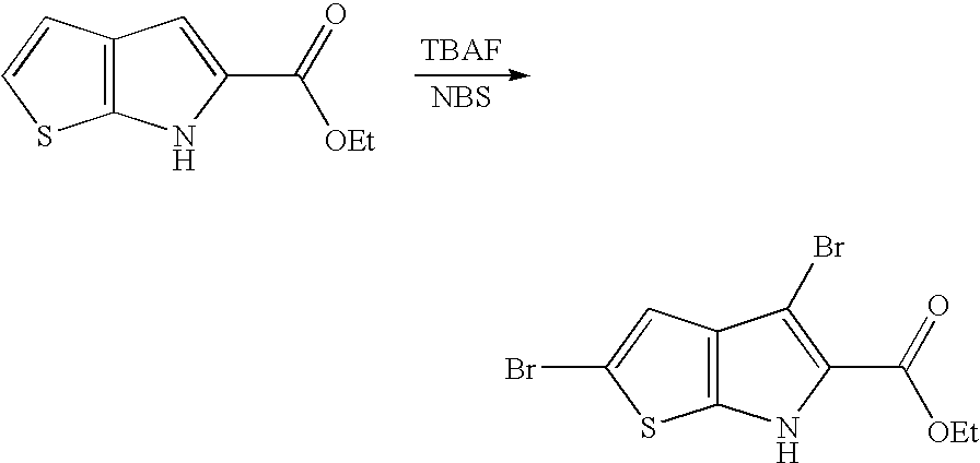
[NBS].C12=C(C=CS1)C=C(C([OEt])=O)N2.C12=C(C=C(Br)S1)C(Br)=C(C([OEt])=O)N2
